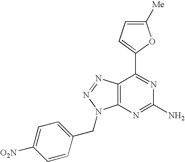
C1([Me])=CC=C(C2=NC(N)=NC3=C2N=NN3CC2=CC=C([O2N])C=C2)O1
